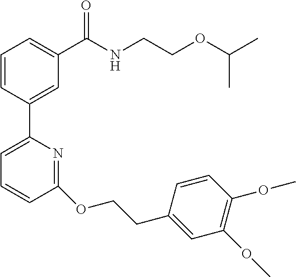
C1=CC(C2=CC=CC(OCCC3=CC(OC)=C(OC)C=C3)=N2)=CC(C(NCCOC(C)C)=O)=C1
